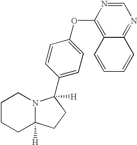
C1(C2([H])N3C([H])(CCCC3)CC2)=CC=C(OC2=C3C(=NC=N2)C=CC=C3)C=C1
